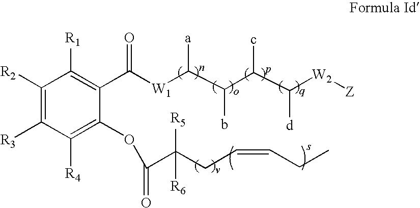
[R2]C1=C([R3])C([R4])=C(OC(=O)C(CC=CCC)([R5])[R6])C(C([W1]C(C(b)C(c)C([W2][Z])[d])[a])=O)=C1[R1]
